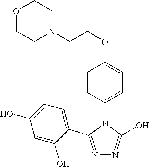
N1=C(C2=CC=C(O)C=C2O)N(C2=CC=C(OCCN3CCOCC3)C=C2)C(O)=N1
